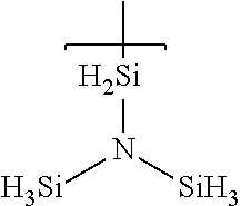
[Si]N([Si])[Si]C
